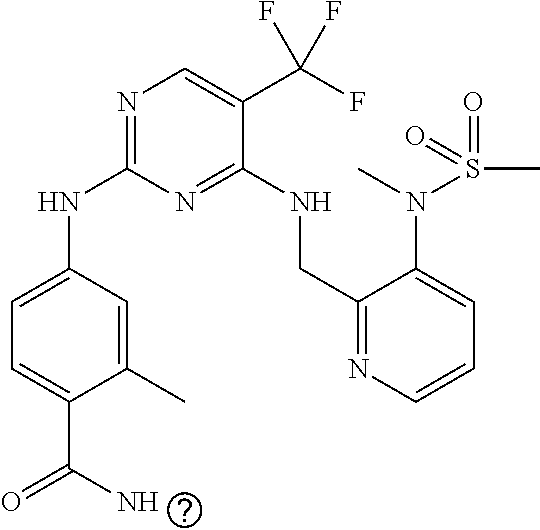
N(C1=NC=C(C(F)(F)F)C(NCC2=NC=CC=C2N(S(=O)(C)=O)C)=N1)C1=CC=C(C(N)=O)C(C)=C1
